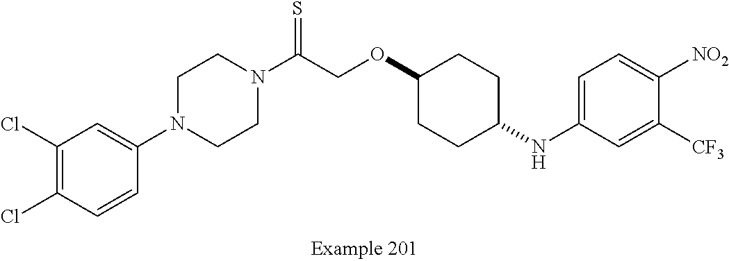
C1(Cl)=C(Cl)C=CC(N2CCN(C(COC3CCC(NC4=CC=C([NO2])C([CF3])=C4)CC3)=S)CC2)=C1
